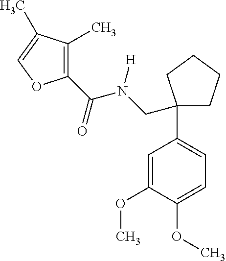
C1(C(=O)N(CC2(C3=CC=C(OC)C(OC)=C3)CCCC2)[H])=C(C)C(C)=CO1
